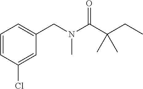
C1=CC(Cl)=CC(CN(C(C(CC)(C)C)=O)C)=C1
